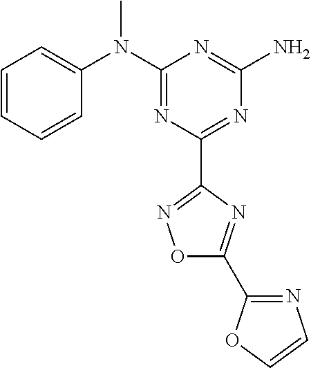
C1=CC=CC(N(C2=NC(C3=NOC(C4=NC=CO4)=N3)=NC(N)=N2)C)=C1
